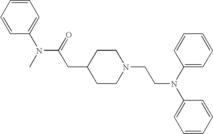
C1(N(C(CC2CCN(CCN(C3=CC=CC=C3)C3=CC=CC=C3)CC2)=O)C)=CC=CC=C1
